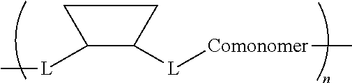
C1([L]C)C([L][Comonomer]C)CC1
